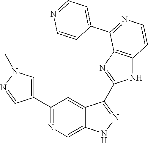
C1(C2=CN(C)N=C2)=NC=C2C(=C1)C(C1=NC3=C(N1)C=CN=C3C1=CC=NC=C1)=NN2
